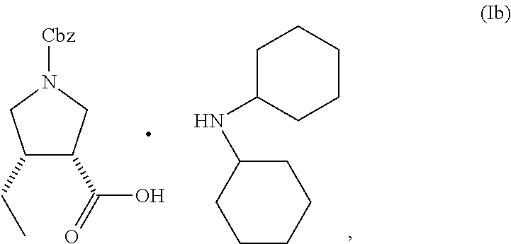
C1(CC)C(C(=O)O)CN([Cbz])C1.N(C1CCCCC1)C1CCCCC1
